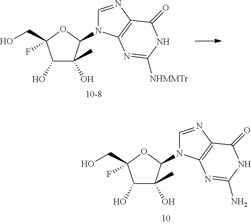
C1(O)C(C)(O)C(N2C=NC3=C2N=C([NHMMTr])NC3=O)OC1(CO)F.C1(O)C(C)(O)C(N2C=NC3=C2N=C(N)NC3=O)OC1(CO)F
